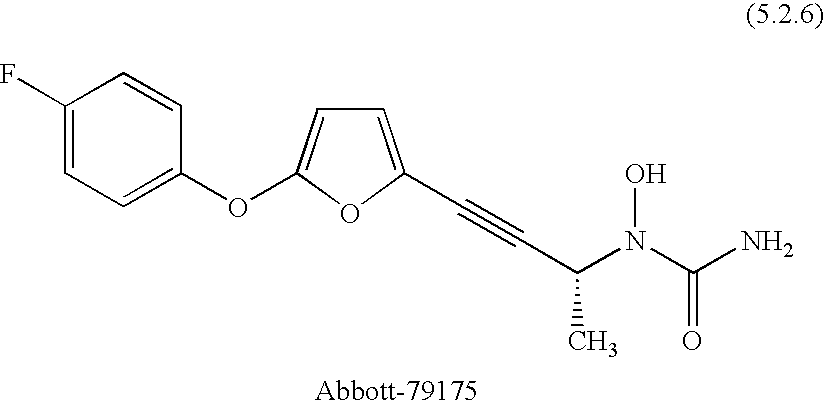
C1=C(C#CC(C)N(C(N)=O)O)OC(OC2=CC=C(F)C=C2)=C1
